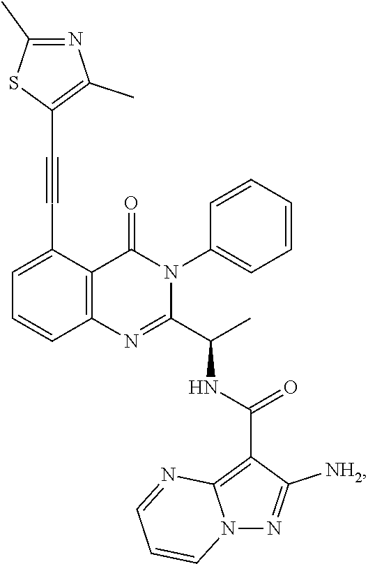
C1=C(C#CC2=C(C)N=C(C)S2)C2=C(C=C1)N=C(C(C)NC(C1=C3N(N=C1[NH2])C=CC=N3)=O)N(C1=CC=CC=C1)C2=O
